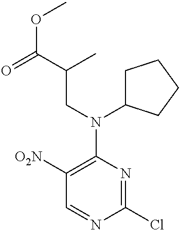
O(C(=O)C(CN(C1=C([O2N])C=NC(Cl)=N1)C1CCCC1)C)C
